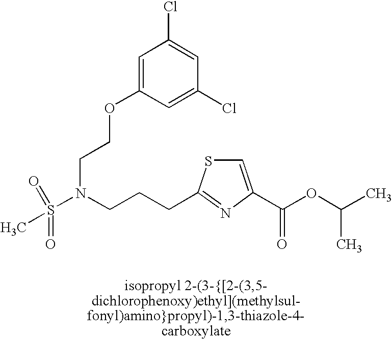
C1=C(OCCN(S(=O)(=O)C)CCCC2=NC(C(OC(C)C)=O)=CS2)C=C(Cl)C=C1Cl
